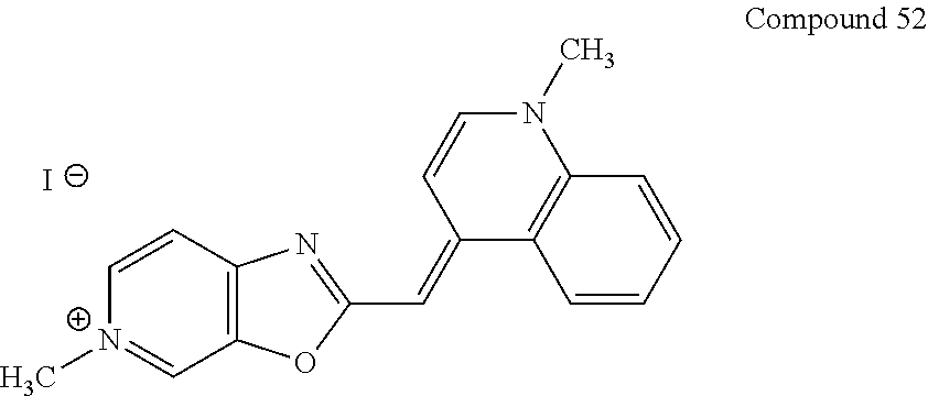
C1=CC2=C(C=[N+]1C)OC(C=C1C3=C(N(C)C=C1)C=CC=C3)=N2.[I-]
